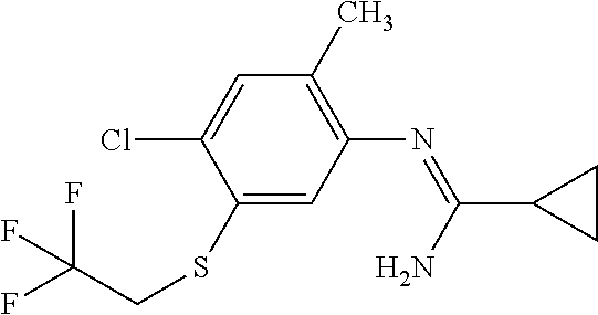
C1(SCC(F)(F)F)=CC(N=C(N)C2CC2)=C(C)C=C1Cl
